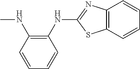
CNC1=C(NC2=NC3=C(S2)C=CC=C3)C=CC=C1
